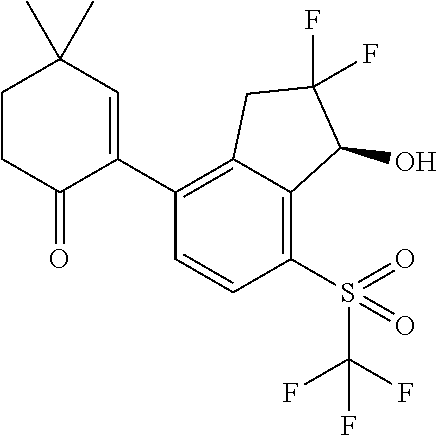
C1(C2=C3C(=C(S(C(F)(F)F)(=O)=O)C=C2)C(O)C(F)(F)C3)=CC(C)(C)CCC1=O
